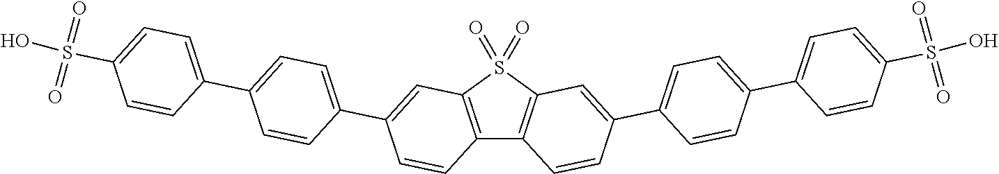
C12=C(S(=O)(=O)C3=C1C=CC(C1=CC=C(C4=CC=C(S(=O)(=O)O)C=C4)C=C1)=C3)C=C(C1=CC=C(C3=CC=C(S(=O)(=O)O)C=C3)C=C1)C=C2
